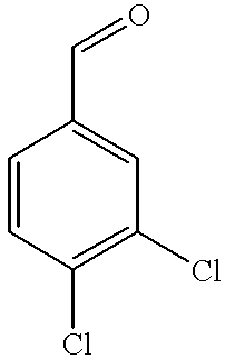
C1=CC(Cl)=C(Cl)C=C1C=O
